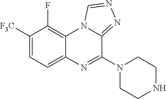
C1([F3C])=CC=C2C(=C1F)N1C(=NN=C1)C(N1CCNCC1)=N2
